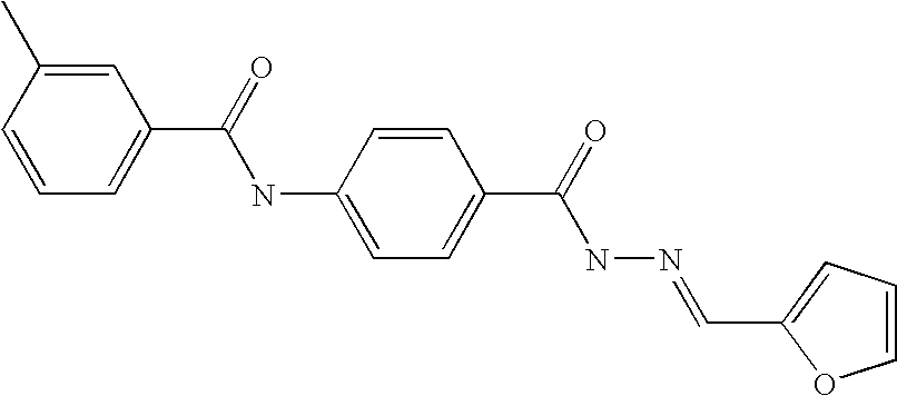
C1=CC=C(C(=O)NC2=CC=C(C(=O)NN=CC3=CC=CO3)C=C2)C=C1C
